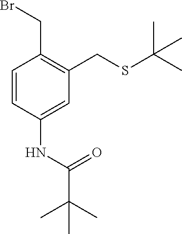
C1=CC(NC(C(C)(C)C)=O)=CC(CSC(C)(C)C)=C1CBr
